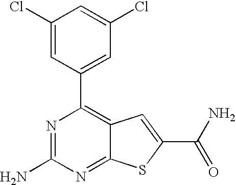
C1(Cl)=CC(C2=C3C(=NC(N)=N2)SC(C(=O)N)=C3)=CC(Cl)=C1
